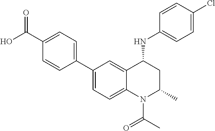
OC(C1=CC=C(C2=CC=C3C(=C2)C(NC2=CC=C(Cl)C=C2)CC(C)N3C(C)=O)C=C1)=O
